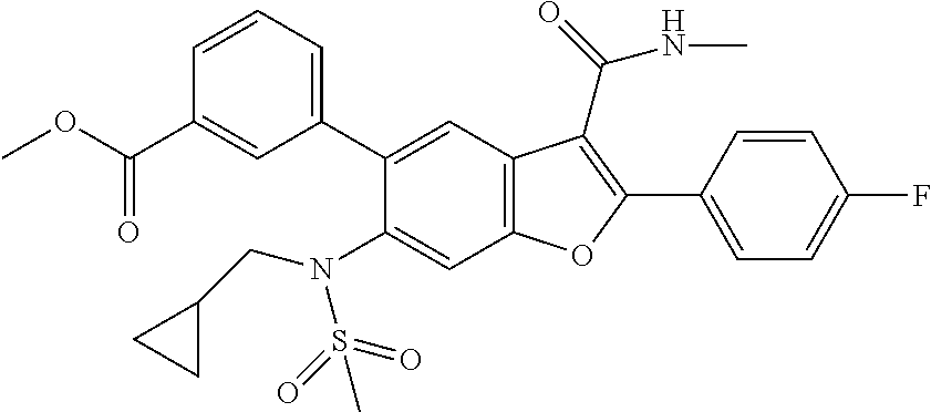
C1=CC=C(C2=CC3=C(C=C2N(CC2CC2)S(=O)(=O)C)OC(C2=CC=C(F)C=C2)=C3C(NC)=O)C=C1C(OC)=O
